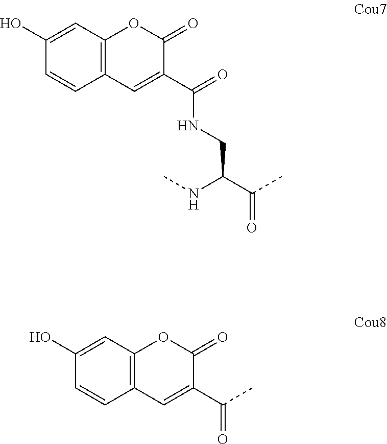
C1=C(O)C=CC2=C1OC(=O)C(C(NCC(C(C)=O)NC)=O)=C2.C1=C(O)C=CC2=C1OC(=O)C(C(C)=O)=C2
